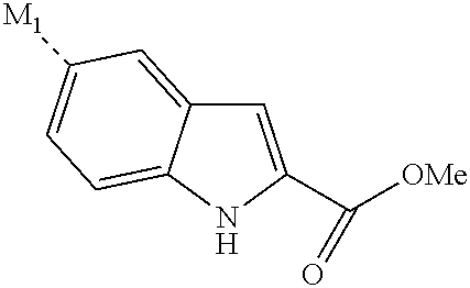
C1=C(C([OMe])=O)NC2=CC=C([M1])C=C12
